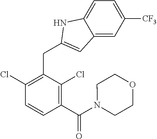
C1=C([CF3])C=C2C(=C1)NC(CC1=C(Cl)C=CC(C(N3CCOCC3)=O)=C1Cl)=C2
